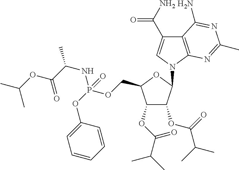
C1(OC(=O)C(C)C)C(OC(C(C)C)=O)C(COP(NC(C(=O)OC(C)C)C)(OC2=CC=CC=C2)=O)OC1N1C=C(C(N)=O)C2=C1N=C(C)N=C2N
